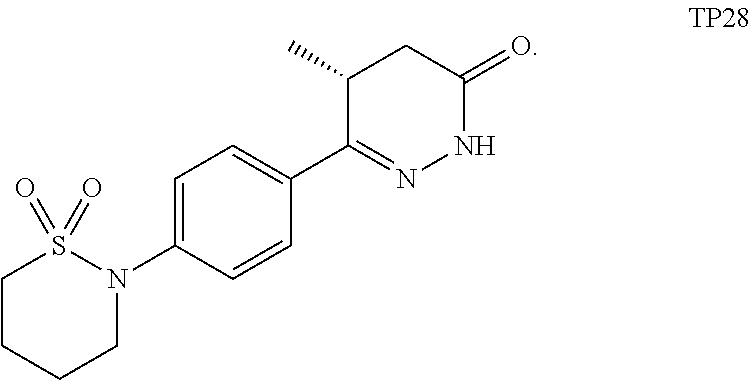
C1=C(N2S(=O)(=O)CCCC2)C=CC(C2=NNC(=O)CC2C)=C1
